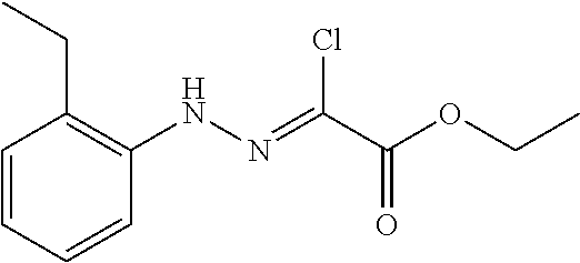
C1=CC=CC(NN=C(C(OCC)=O)Cl)=C1CC
